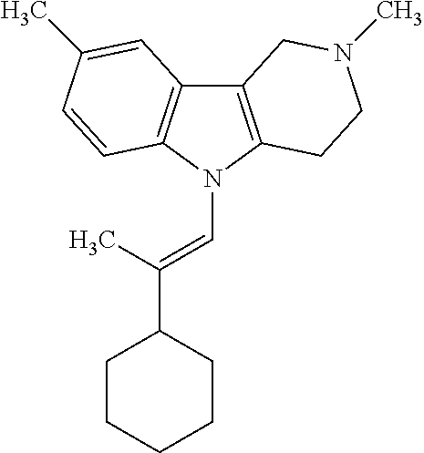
C12=C(N(C=C(C)C3CCCCC3)C3=C1C=C(C)C=C3)CCN(C)C2
